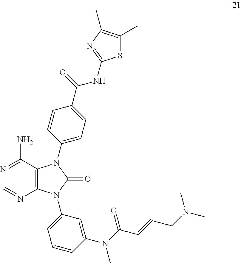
C12=C(C(N)=NC=N1)N(C1=CC=C(C(=O)NC3=NC(C)=C(C)S3)C=C1)C(=O)N2C1=CC=CC(N(C(=O)C=CCN(C)C)C)=C1
